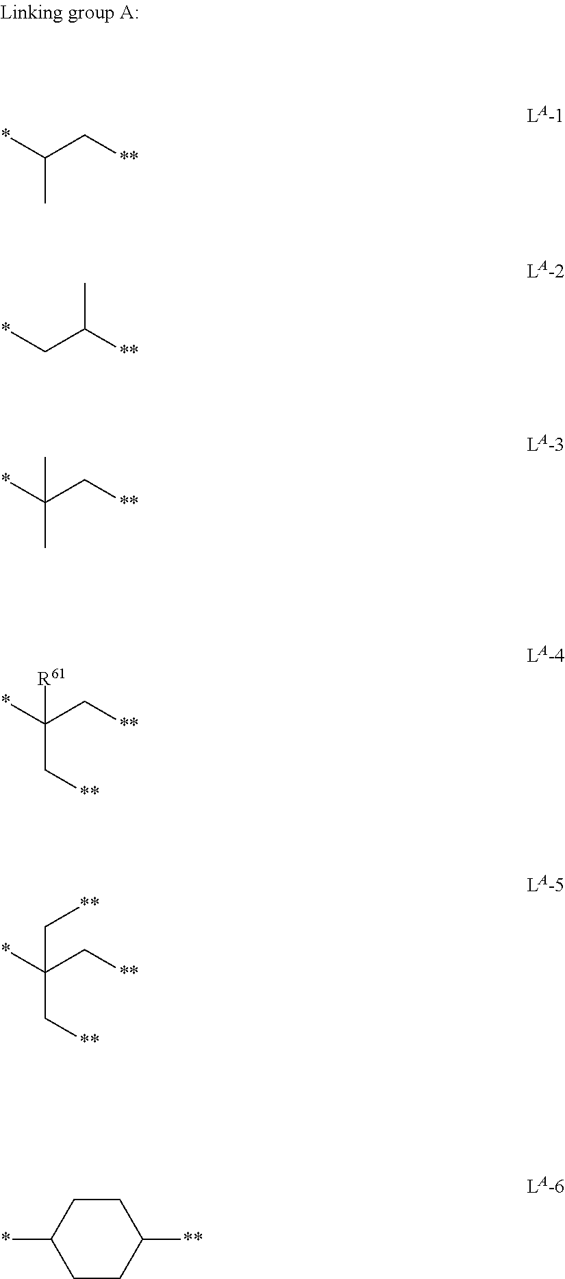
C(C)(*)C[**].C(*)C([**])C.C(C)(*)(C[**])C.C(C[**])(*)(C[**])[R61].C(C[**])(*)(C[**])C[**].C1(*)CCC([**])CC1
